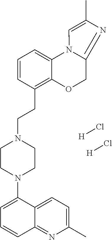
[H]Cl.[H]Cl.C1(N2CCN(CCC3=C4C(=CC=C3)N3C(=NC(C)=C3)CO4)CC2)=CC=CC2=NC(C)=CC=C12
